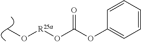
[R25a](OC(OC1=CC=CC=C1)=O)OC
